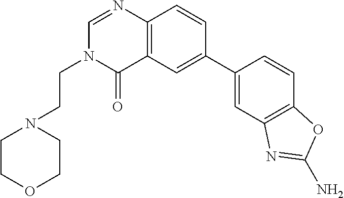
C1(C2=CC3=C(C=C2)N=CN(CCN2CCOCC2)C3=O)=CC2=C(C=C1)OC(N)=N2
